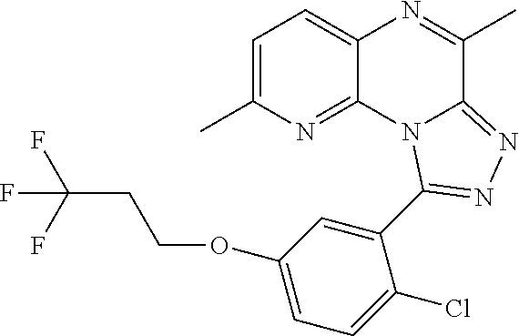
C1=C(C)N=C2C(=C1)N=C(C)C1=NN=C(C3=CC(OCCC(F)(F)F)=CC=C3Cl)N21
